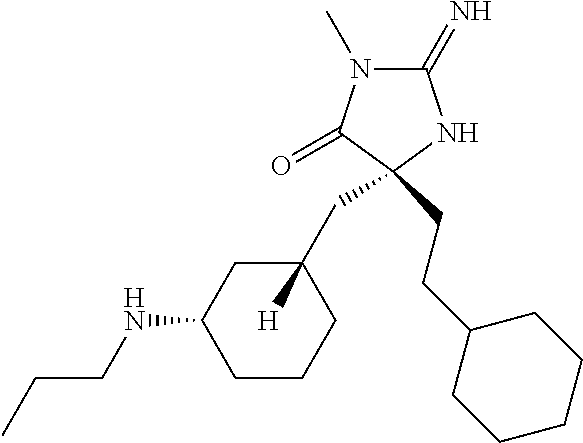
C1(=N)N(C)C(=O)C(CC2([H])CC(NCCC)CCC2)(CCC2CCCCC2)N1
